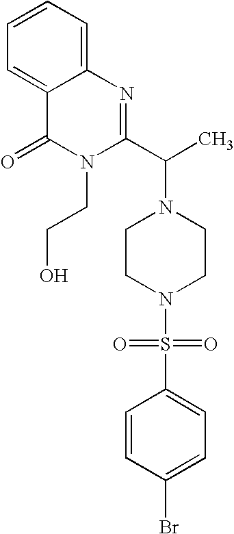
C1=C(Br)C=CC(S(=O)(=O)N2CCN(C(C3=NC4=CC=CC=C4C(=O)N3CCO)C)CC2)=C1
